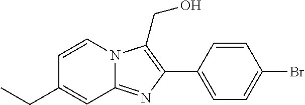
C1(CC)=CC2=NC(C3=CC=C(Br)C=C3)=C(CO)N2C=C1
